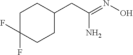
NC(=NO)CC1CCC(F)(F)CC1
